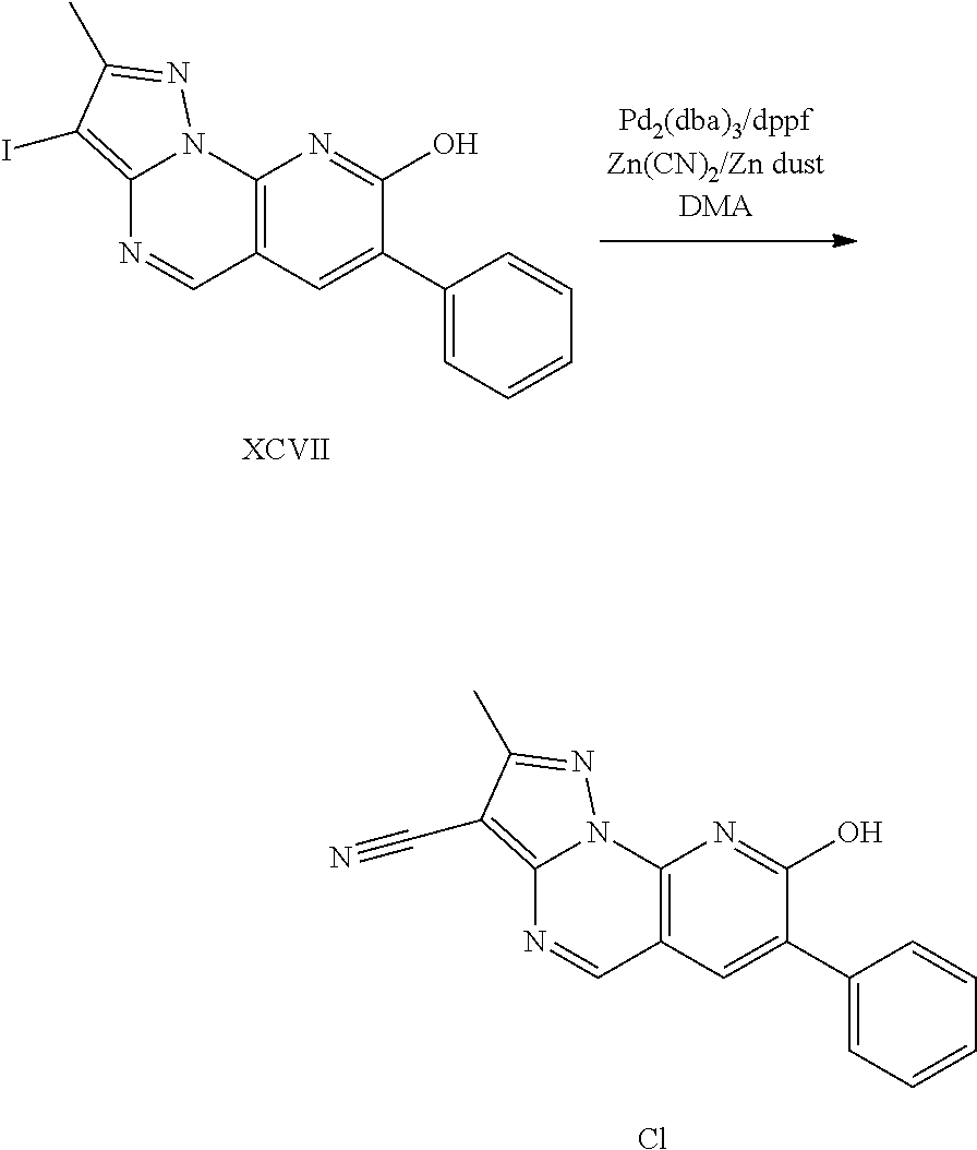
C12=C(C=C(C3=CC=CC=C3)C(O)=N1)C=NC1=C(I)C(C)=NN21.[XCVII].C12=C(C=C(C3=CC=CC=C3)C(O)=N1)C=NC1=C(C#N)C(C)=NN21.Cl
